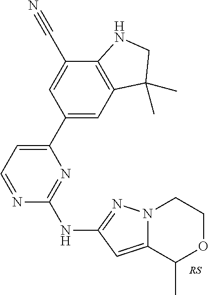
C1(C2=CC=NC(NC3=NN4C(=C3)C(C)OCC4)=N2)=CC2=C(C(C#N)=C1)NCC2(C)C
